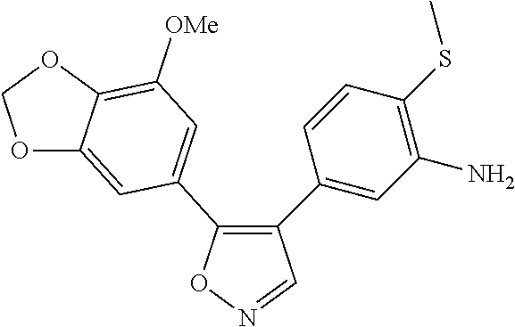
C1(C2=CC(N)=C(SC)C=C2)=C(C2=CC([OMe])=C3C(=C2)OCO3)ON=C1
